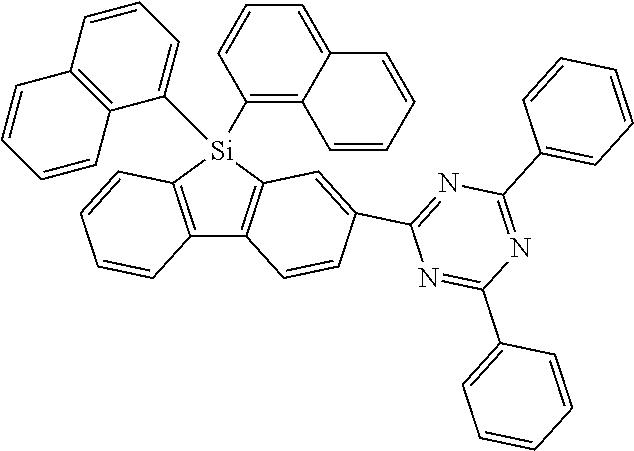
C1(C2=CC3=C(C4=C([Si]3(C3=CC=CC5=C3C=CC=C5)C3=C5C(=CC=C3)C=CC=C5)C=CC=C4)C=C2)=NC(C2=CC=CC=C2)=NC(C2=CC=CC=C2)=N1
